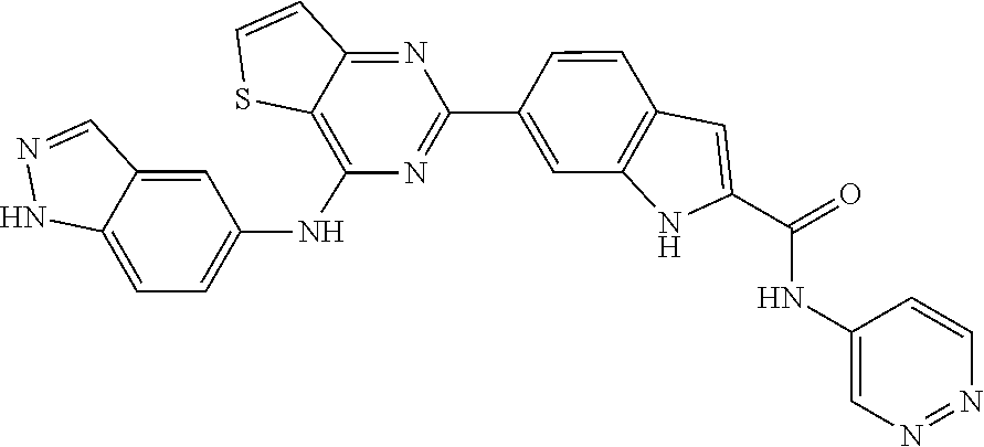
O=C(C1=CC2=C(N1)C=C(C1=NC(NC3=CC=C4C(=C3)C=NN4)=C3C(=N1)C=CS3)C=C2)NC1=CN=NC=C1
